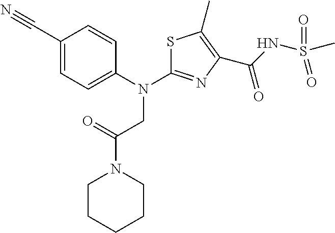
C1(C#N)=CC=C(N(CC(=O)N2CCCCC2)C2=NC(C(=O)NS(C)(=O)=O)=C(C)S2)C=C1
